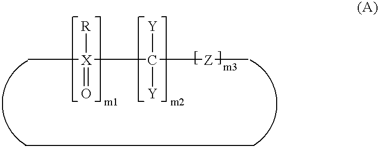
C[X]([R])(C([Y])([Y])[Z]C)=O
